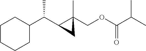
C1(C(C2C(C)(COC(C(C)C)=O)C2)C)CCCCC1
